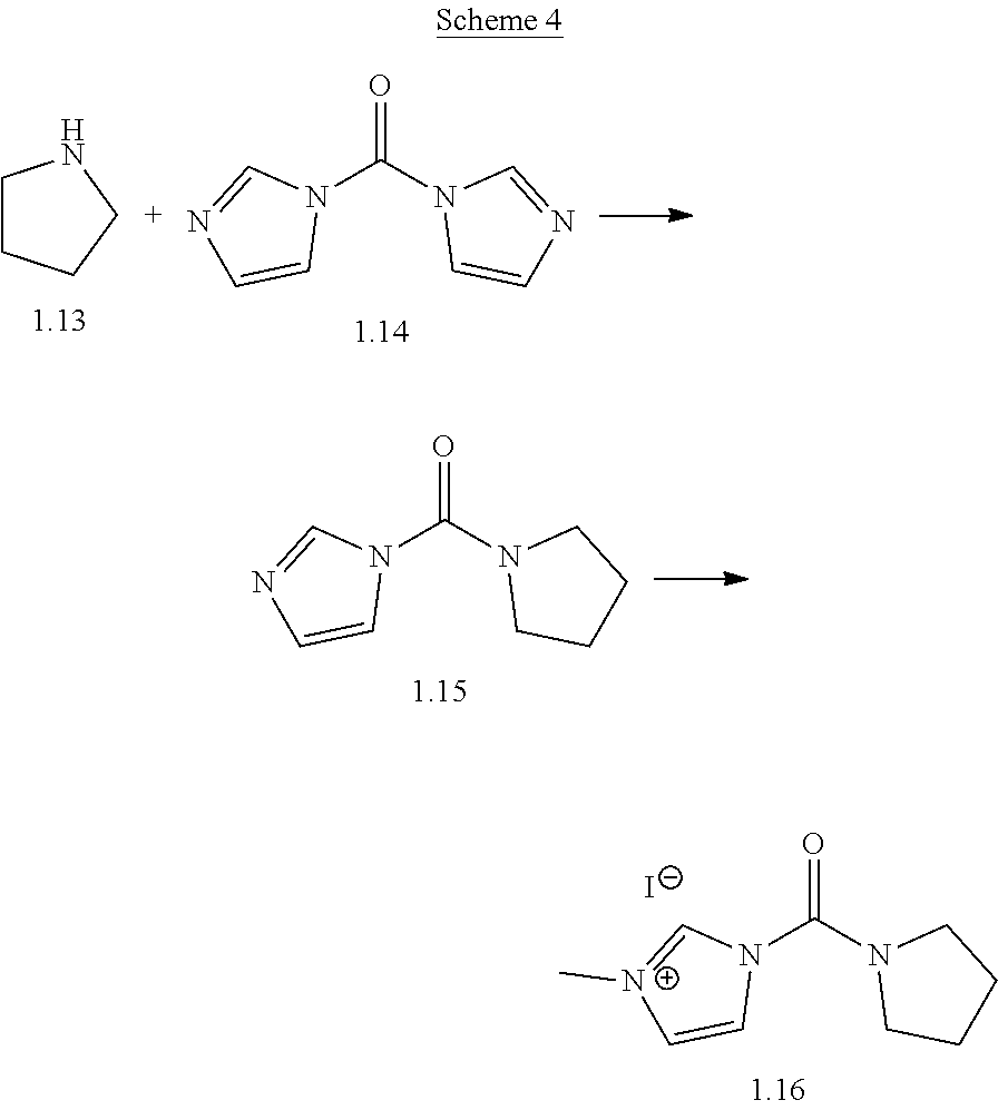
N1(C(N2CCCC2)=O)C=[N+](C)C=C1.[I-].C1CCCN1.N1(C(N2C=CN=C2)=O)C=NC=C1.N1(C(N2CCCC2)=O)C=NC=C1
